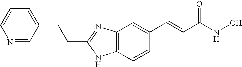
C(C1=NC2=C(C=CC(C=CC(NO)=O)=C2)N1)CC1=CC=CN=C1
